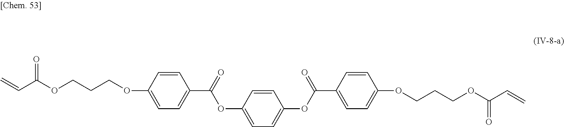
C1=CC(OCCCOC(C=C)=O)=CC=C1C(=O)OC1=CC=C(OC(C2=CC=C(OCCCOC(C=C)=O)C=C2)=O)C=C1
